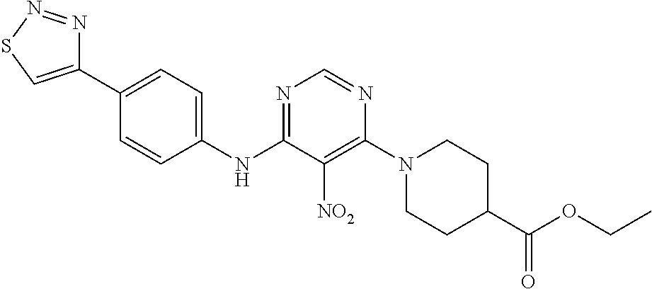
N1=C(NC2=CC=C(C3=CSN=N3)C=C2)C([NO2])=C(N2CCC(C(OCC)=O)CC2)N=C1
